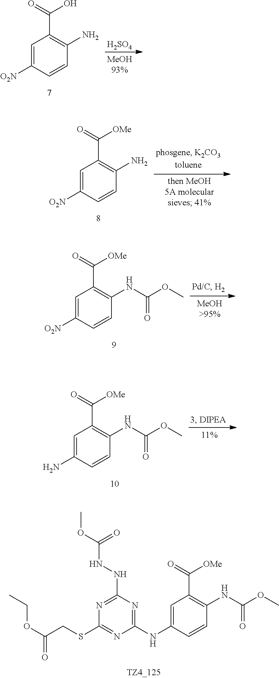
[H2SO4].C1=C([O2N])C=CC(N)=C1C(=O)O.C1=C([O2N])C=CC(N)=C1C(=O)[OMe].C1=C([O2N])C=CC(NC(OC)=O)=C1C(=O)[OMe].C1=C(N)C=CC(NC(OC)=O)=C1C(=O)[OMe].C1=C(NC2=NC(NNC(OC)=O)=NC(SCC(OCC)=O)=N2)C=CC(NC(OC)=O)=C1C(=O)[OMe]
